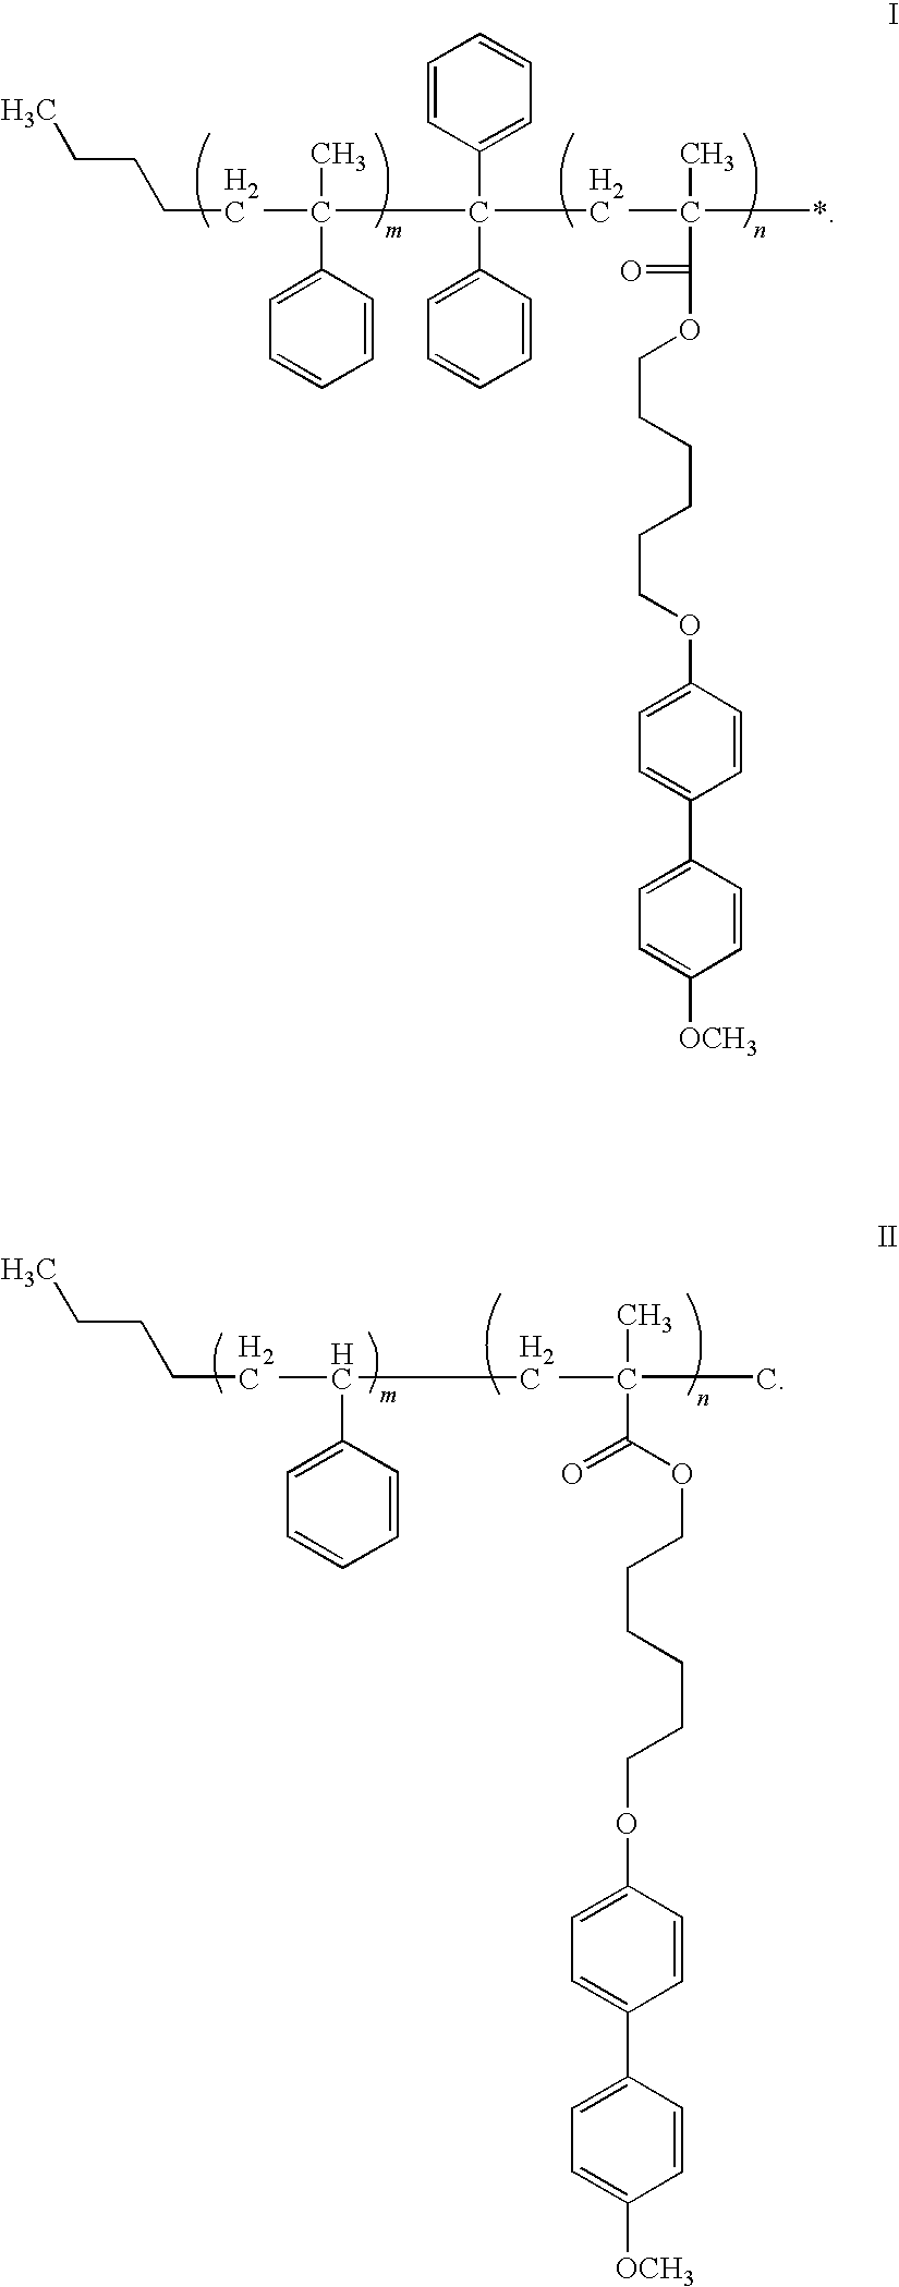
C(CC)CCC(C(C1=CC=CC=C1)(C1=CC=CC=C1)CC(*)(C)C(=O)OCCCCCCOC1=CC=C(C2=CC=C([OCH3])C=C2)C=C1)(C)C1=CC=CC=C1.C(CC)CCC(C1=CC=CC=C1)CC(C)(C)C(=O)OCCCCCCOC1=CC=C(C2=CC=C([OCH3])C=C2)C=C1
